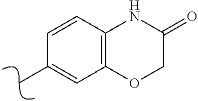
C12=C(C=CC(C)=C1)NC(=O)CO2
